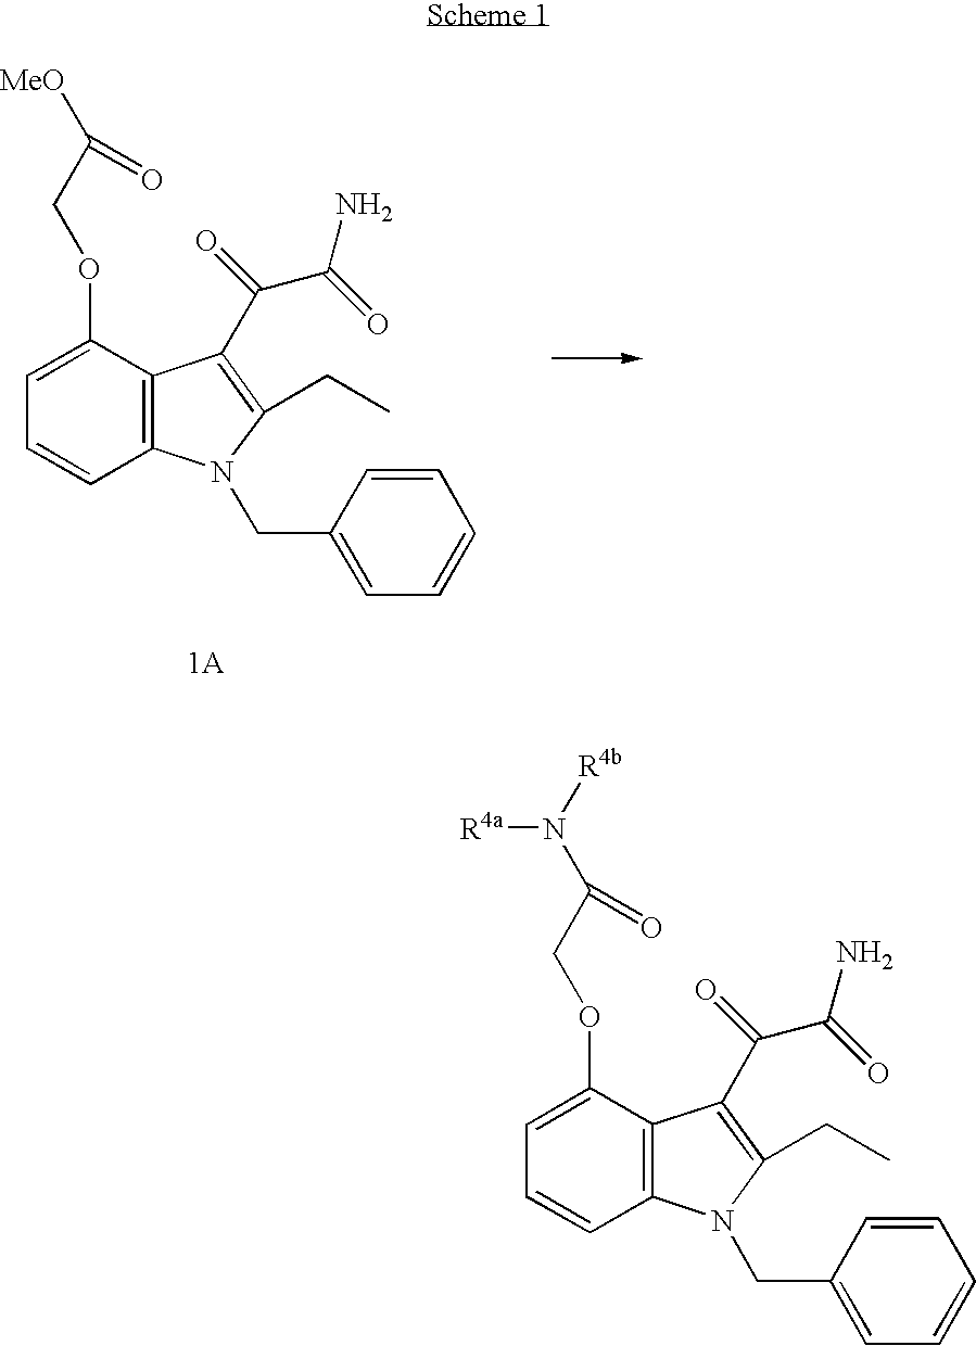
C1=C(OCC(N([R4b])[R4a])=O)C2=C(C=C1)N(CC1=CC=CC=C1)C(CC)=C2C(=O)C(=O)N.C1=C(OCC([MeO])=O)C2=C(C=C1)N(CC1=CC=CC=C1)C(CC)=C2C(=O)C(=O)N
